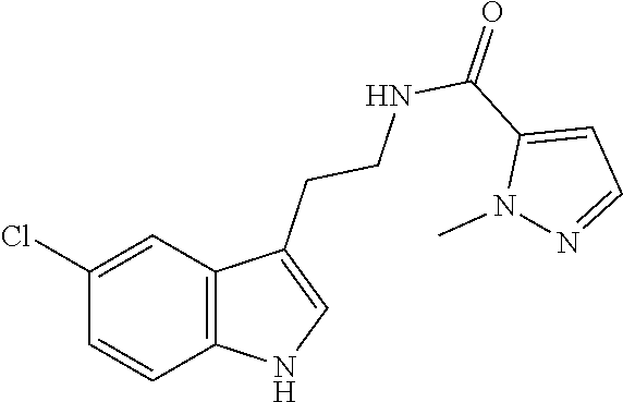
C12=C(C=C(Cl)C=C1)C(CCNC(C1=CC=NN1C)=O)=CN2
